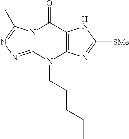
N12C(=NN=C1C)N(CCCCC)C1=C(C2=O)NC([SMe])=N1
